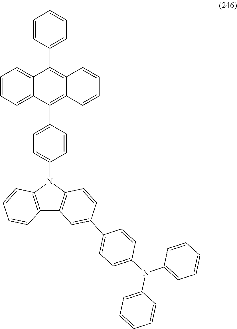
C1=CC=C2C(=C1)C(C1=CC=CC=C1)=C1C(=C2C2=CC=C(N3C4=C(C5=C3C=CC(C3=CC=C(N(C6=CC=CC=C6)C6=CC=CC=C6)C=C3)=C5)C=CC=C4)C=C2)C=CC=C1
